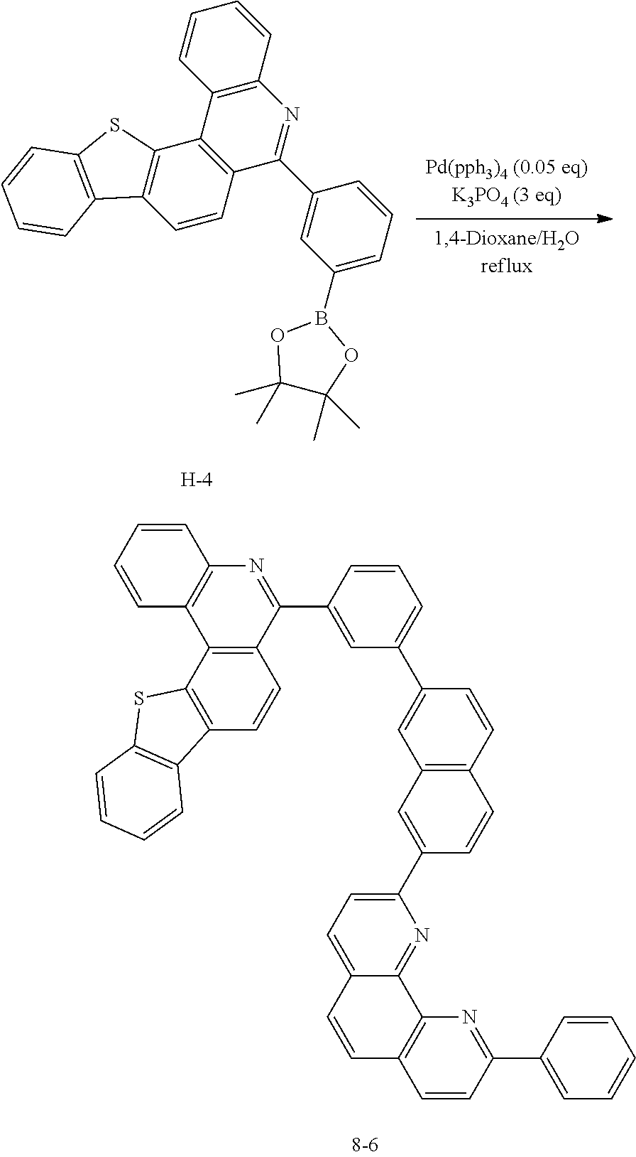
C12=C(C3=C(C(C4=CC(B5OC(C)(C)C(C)(C)O5)=CC=C4)=N1)C=CC1=C3SC3=C1C=CC=C3)C=CC=C2.[H].C12=C(C3=C(C=C1)C1=C(S3)C=CC=C1)C1=C(N=C2C2=CC(C3=CC4=C(C=C3)C=CC(C3=CC=C5C(=N3)C3=C(C=C5)C=CC(C5=CC=CC=C5)=N3)=C4)=CC=C2)C=CC=C1
